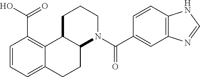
C1=CC=C2C(=C1C(O)=O)C1C(CC2)N(C(C2=CC3=C(C=C2)NC=N3)=O)CCC1
